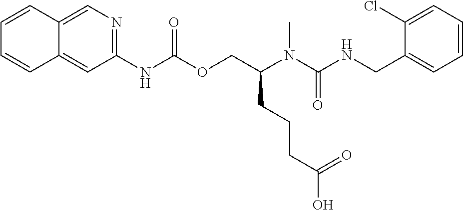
C1=C(Cl)C(CNC(N(C(COC(NC2=NC=C3C(=C2)C=CC=C3)=O)CCCC(O)=O)C)=O)=CC=C1
